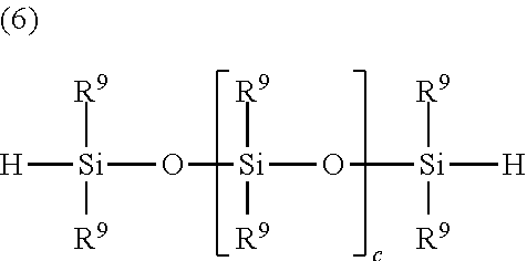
[H][Si](O[Si](O[Si]([H])([R9])[R9])([R9])[R9])([R9])[R9]
